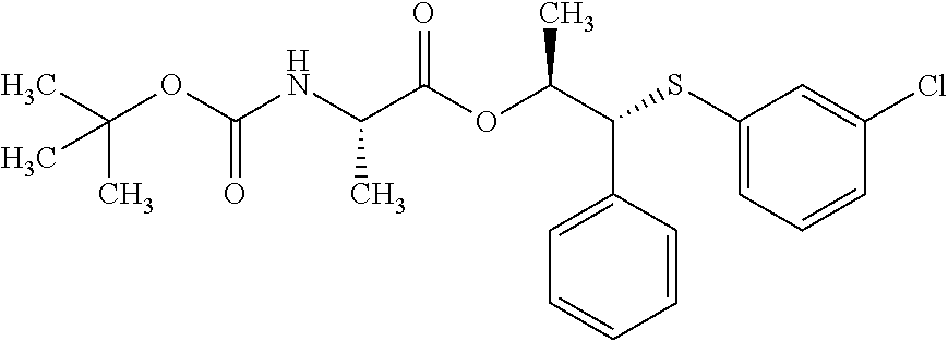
C1=C(C(C(C)OC(C(NC(OC(C)(C)C)=O)C)=O)SC2=CC=CC(Cl)=C2)C=CC=C1
